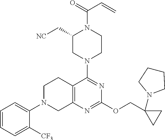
C1=CC=C([CF3])C(N2CC3=C(CC2)C(N2CCN(C(=O)C=C)C(C[NC])C2)=NC(OCC2(N4CCCC4)CC2)=N3)=C1
